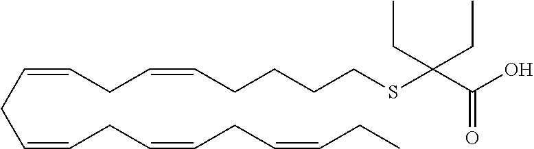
C(CC=CCC=CCC=CCC)=CCC=CCCCCSC(C(O)=O)(CC)CC
